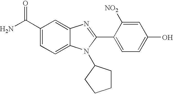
NC(C1=CC=C2C(=C1)N=C(C1=CC=C(O)C=C1[NO2])N2C1CCCC1)=O
